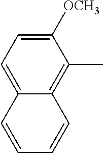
C1([OCH3])=CC=C2C(=C1C)C=CC=C2
